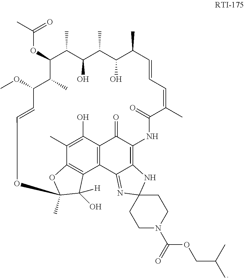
O(C1C(C)C(O)C(C)C(O)C(C)C=CC=C(C)C(=O)NC2=C3C(=NC4(N3)CCN(C(OCC(C)C)=O)CC4)C3=C(C2=O)C(O)=C(C)C2=C3C(O)([H])C(C)(O2)OC=CC(OC)C1C)C(C)=O
